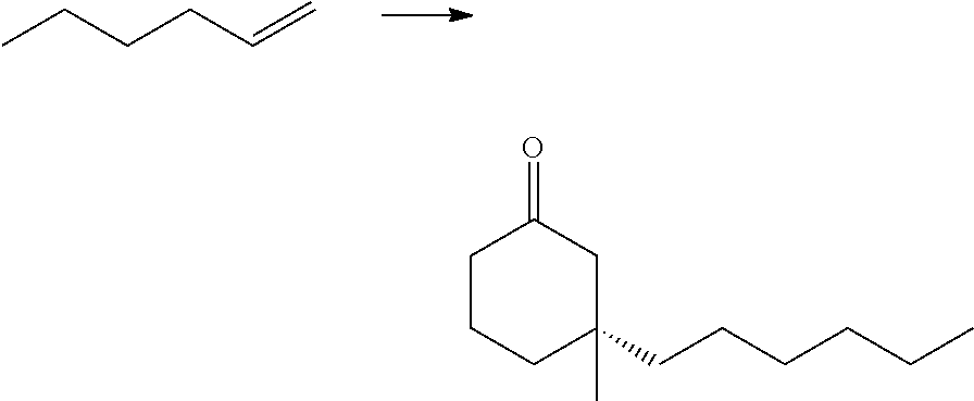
CCCCC=C.C1CCC(CCCCCC)(C)CC1=O
